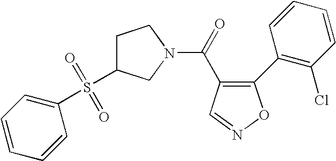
C1(S(C2=CC=CC=C2)(=O)=O)CN(C(=O)C2=C(C3=C(Cl)C=CC=C3)ON=C2)CC1
